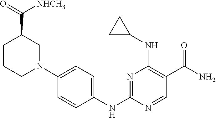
N1=C(NC2=CC=C(N3CC(C([NHCH3])=O)CCC3)C=C2)N=CC(C(N)=O)=C1NC1CC1
